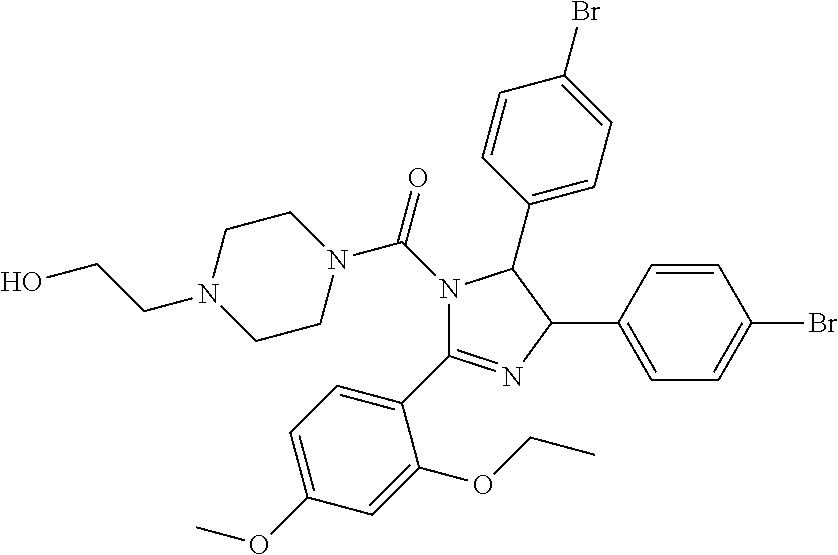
C1(C2=NC(C3=CC=C(Br)C=C3)C(C3=CC=C(Br)C=C3)N2C(=O)N2CCN(CCO)CC2)=CC=C(OC)C=C1OCC
